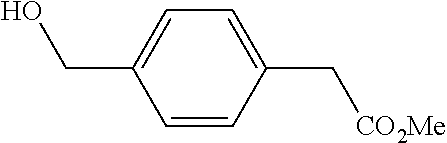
C1=CC(C[CO2Me])=CC=C1CO
